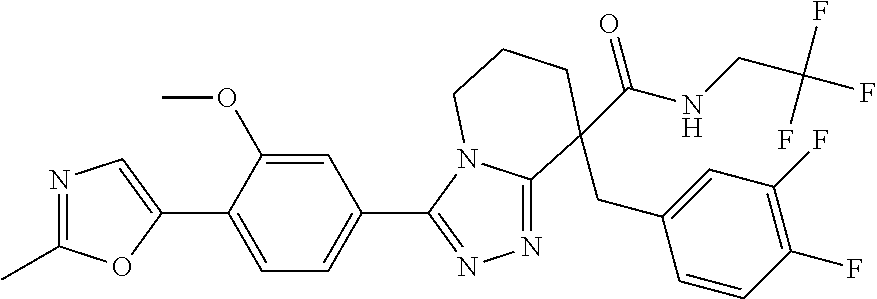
N1=C(C)OC(C2=CC=C(C3=NN=C4N3CCCC4(C(=O)NCC(F)(F)F)CC3=CC(F)=C(F)C=C3)C=C2OC)=C1
